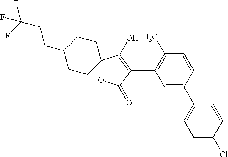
C1=CC(C2=CC=C(Cl)C=C2)=CC(C2=C(O)C3(OC2=O)CCC(CCC(F)(F)F)CC3)=C1C
